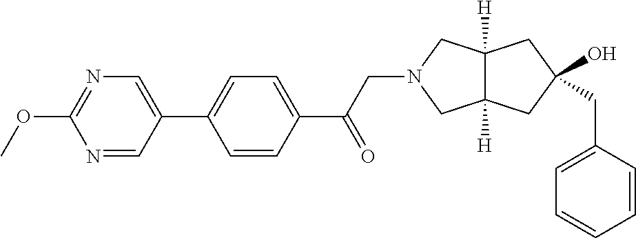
C12([H])C([H])(CC(CC3=CC=CC=C3)(O)C1)CN(CC(C1=CC=C(C3=CN=C(OC)N=C3)C=C1)=O)C2
